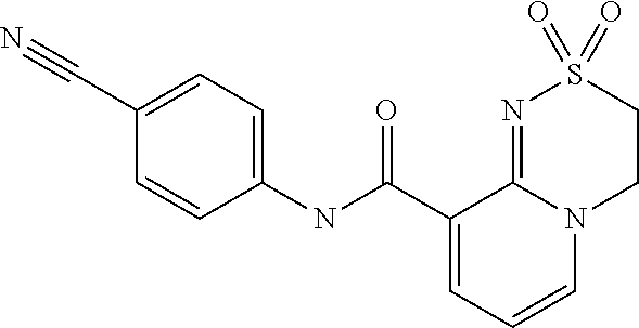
C1(NC(C2=CC=CN3C2=NS(=O)(=O)CC3)=O)=CC=C(C#N)C=C1
